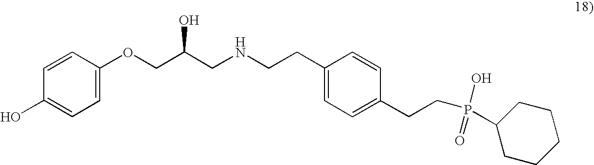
C1=C(OCC(CNCCC2=CC=C(CCP(=O)(O)C3CCCCC3)C=C2)O)C=CC(O)=C1
